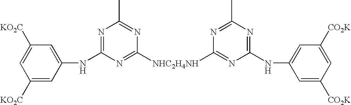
N1=C(NC2=CC([KO2C])=CC([KO2C])=C2)N=C([NHC2H4NH]C2=NC(NC3=CC([CO2K])=CC([CO2K])=C3)=NC(C)=N2)N=C1C
